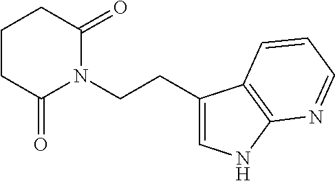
C(CN1C(=O)CCCC1=O)C1=CNC2=C1C=CC=N2
